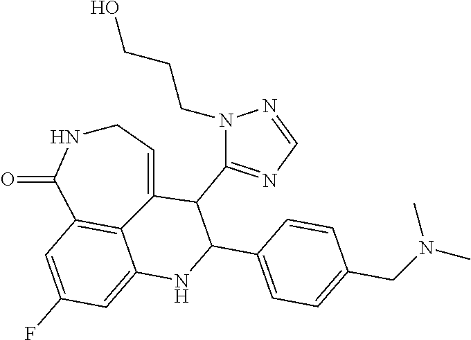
C1NC(=O)C2=C3C(=CC(F)=C2)NC(C2=CC=C(CN(C)C)C=C2)C(C2=NC=NN2CCCO)C3=C1
